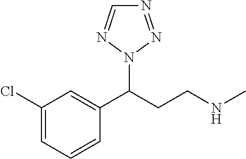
C1=C(Cl)C=C(C(CCNC)N2N=CN=N2)C=C1
